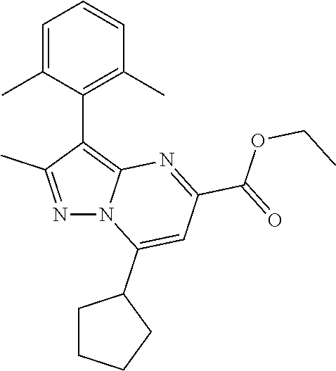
C1=C(C)C(C2=C3N(N=C2C)C(C2CCCC2)=CC(C(=O)OCC)=N3)=C(C)C=C1
